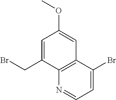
C1=C(CBr)C2=C(C=C1OC)C(Br)=CC=N2
